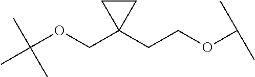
CC(OCC1(CCOC(C)C)CC1)(C)C
